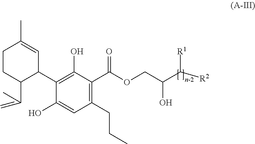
C1(CCC)=C(C(OCC(C([R2])[R1])O)=O)C(O)=C(C2C=C(C)CCC2C(C)=C)C(O)=C1
